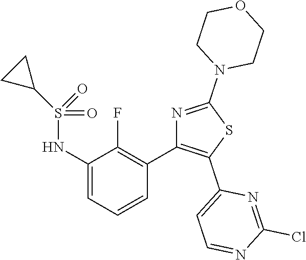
C1(NS(=O)(=O)C2CC2)=CC=CC(C2=C(C3=CC=NC(Cl)=N3)SC(N3CCOCC3)=N2)=C1F
